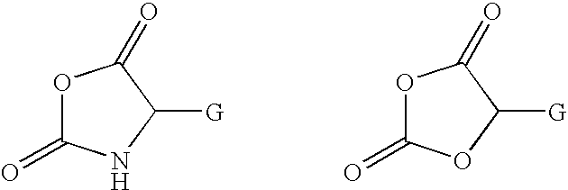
O1C(=O)NC([G])C1=O.O1C(=O)OC([G])C1=O
